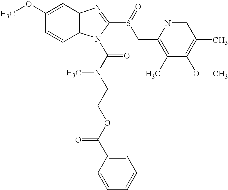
C12=C(C=C(OC)C=C1)N=C(S(=O)CC1=C(C)C(OC)=C(C)C=N1)N2C(N(CCOC(C1=CC=CC=C1)=O)C)=O
